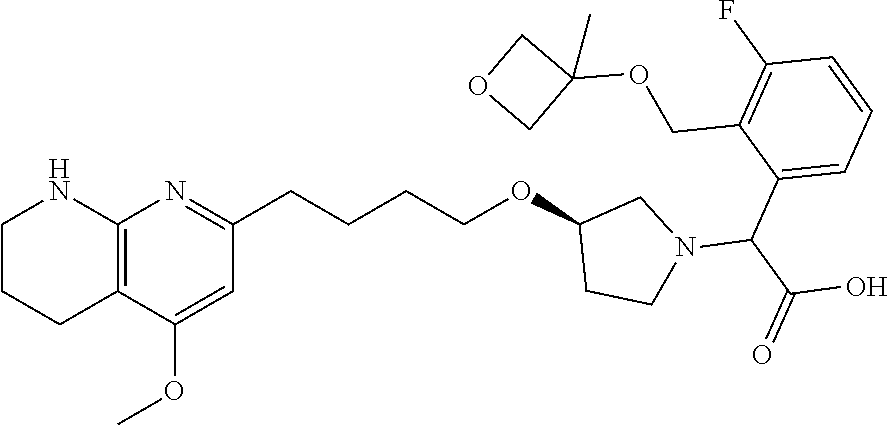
C(C1=CC=CC(F)=C1COC1(C)COC1)(C(O)=O)N1CC(OCCCCC2=NC3=C(C(OC)=C2)CCCN3)CC1
